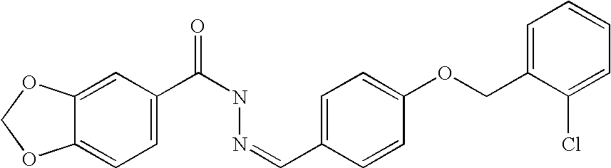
C1=C(C(=O)NN=CC2=CC=C(OCC3=CC=CC=C3Cl)C=C2)C=C2C(=C1)OCO2
